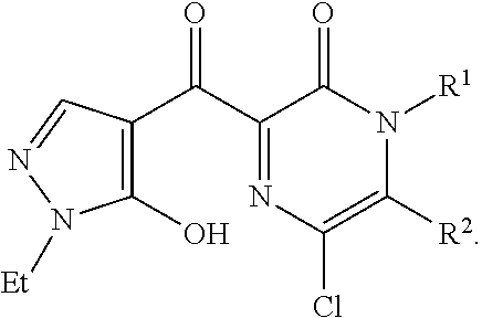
C1(C(C2=NC(Cl)=C([R2])N([R1])C2=O)=O)=C(O)N([Et])N=C1
